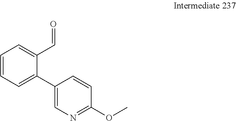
C1=CC=C(C2=CN=C(OC)C=C2)C(C=O)=C1
